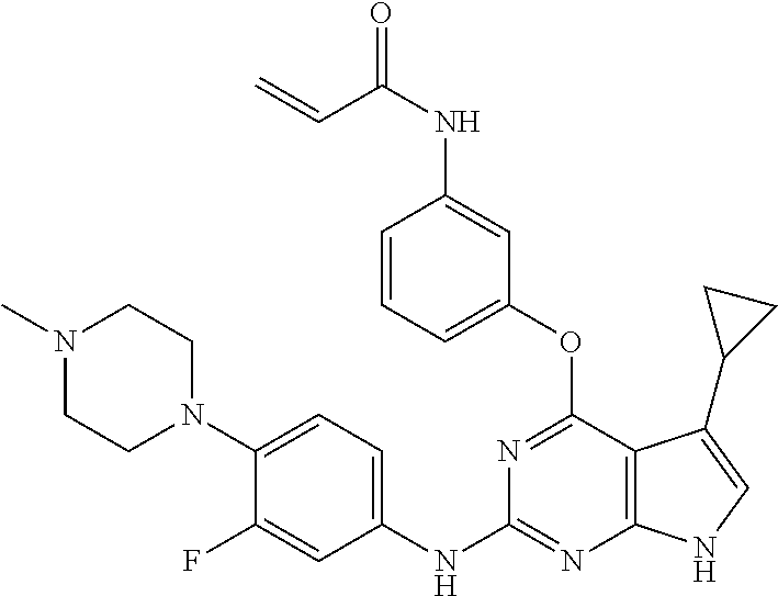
C1(NC2=NC3=C(C(OC4=CC=CC(NC(C=C)=O)=C4)=N2)C(C2CC2)=CN3)=CC=C(N2CCN(C)CC2)C(F)=C1
